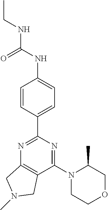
C12=C(N=C(C3=CC=C(NC(NCC)=O)C=C3)N=C1N1CCOCC1C)CN(C)C2
